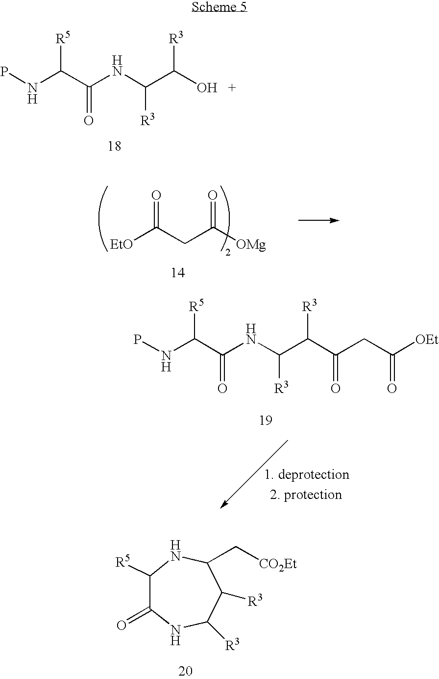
[OH   +]C(C(NC(C(NP)[R5])=O)[R3])[R3].[EtO]C(CC([OMg])=O)=O.C(C(C(NC(C(NP)[R5])=O)[R3])[R3])(CC([OEt])=O)=O.C1([R5])C(=O)NC([R3])C([R3])C(C[CO2Et])N1
